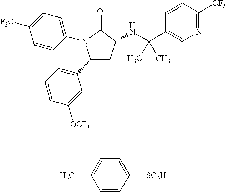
C1=CC([OCF3])=CC(C2CC(NC(C3=CN=C([CF3])C=C3)(C)C)C(=O)N2C2=CC=C([F3C])C=C2)=C1.C1=CC([SO3H])=CC=C1C
